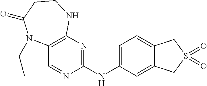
C12=CC=C(NC3=NC4=C(C=N3)N(CC)C(=O)CCN4)C=C1CS(=O)(=O)C2
